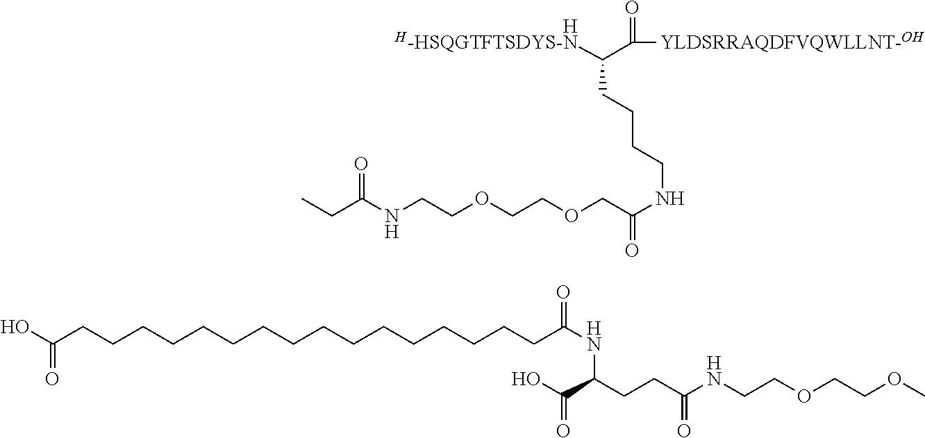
C(C(=O)[YLDSRRAQDFVQWLLNT-OH])(CCCCNC(COCCOCCNC(CC)=O)=O)[H-HSQGTFTSDYS-N].[H].N(C(CCC(C(O)=O)NC(=O)CCCCCCCCCCCCCCCCC(O)=O)=O)CCOCCOC
